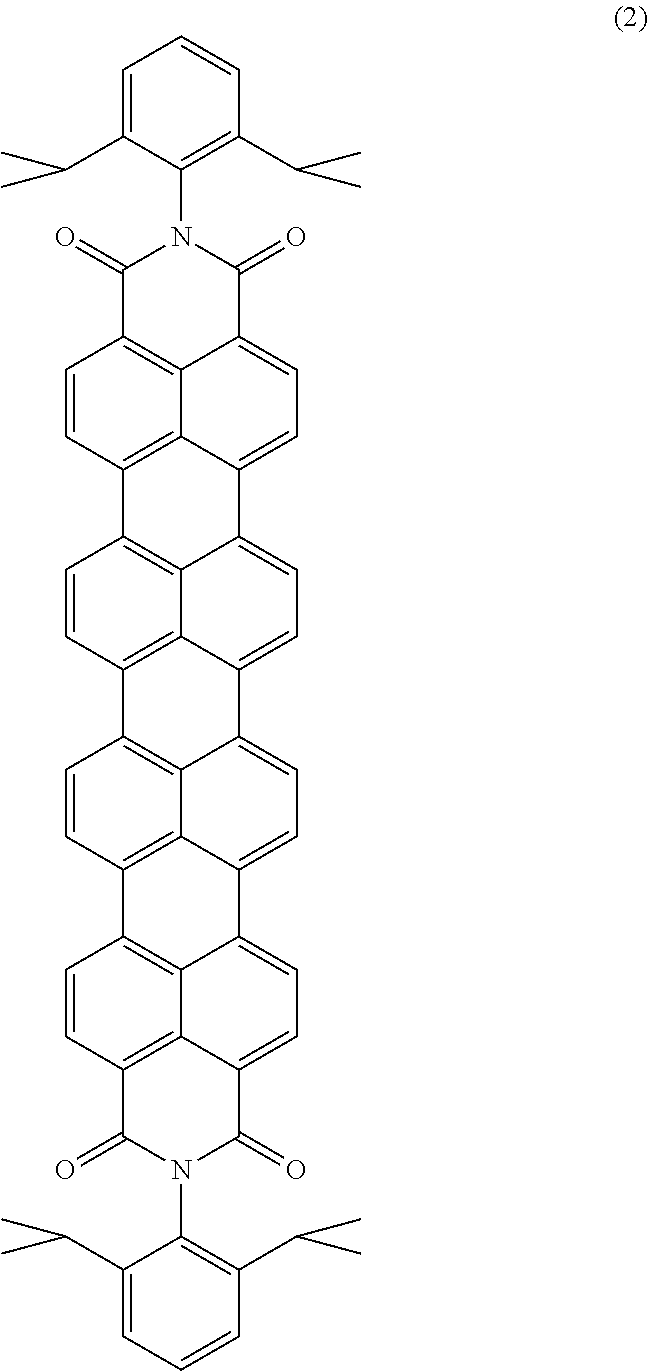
C1=C(C(C)C)C(N2C(=O)C3=C4C(=CC=C5C4=C(C=C3)C3=C4C5=CC=C5C4=C(C=C3)C3=C4C5=CC=C5C4=C(C=C3)C3=C4C5=CC=C5C4=C(C=C3)C(=O)N(C3=C(C(C)C)C=CC=C3C(C)C)C5=O)C2=O)=C(C(C)C)C=C1
